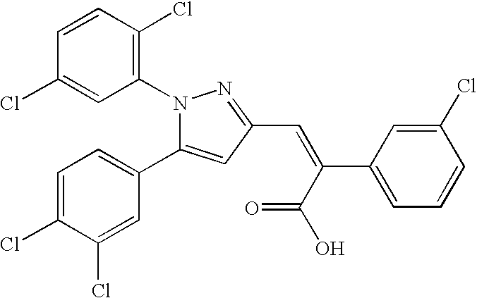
C1=CC(Cl)=C(N2C(C3=CC=C(Cl)C(Cl)=C3)=CC(C=C(C(O)=O)C3=CC=CC(Cl)=C3)=N2)C=C1Cl
